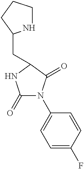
C1(=O)N(C2=CC=C(F)C=C2)C(=O)C(CC2NCCC2)N1
